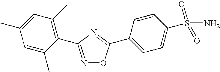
N1=C(C2=C(C)C=C(C)C=C2C)N=C(C2=CC=C(S(N)(=O)=O)C=C2)O1
